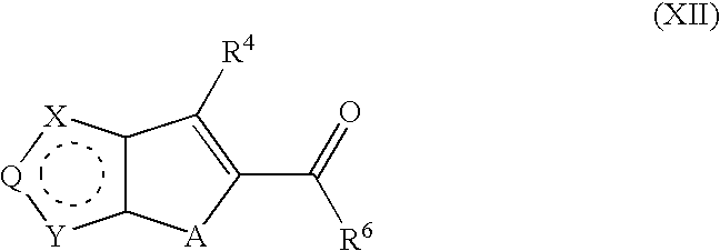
c12c([X]:[Q]:[Y]1)C([R4])=C(C(=O)[R6])[A]2
